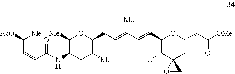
N(C1C([Me])OC(CC=C(C=CC2C(O)C3(CC(CC([OMe])=O)O2)OC3)[Me])C([Me])C1)C(=O)C=CC([AcO])[Me]
